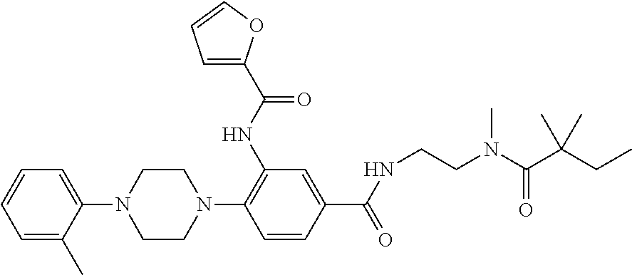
C1=C(C)C(N2CCN(C3=C(NC(C4=CC=CO4)=O)C=C(C(NCCN(C)C(=O)C(CC)(C)C)=O)C=C3)CC2)=CC=C1
